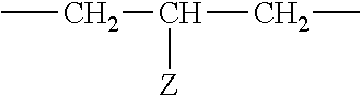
CCC(CC)[Z]
